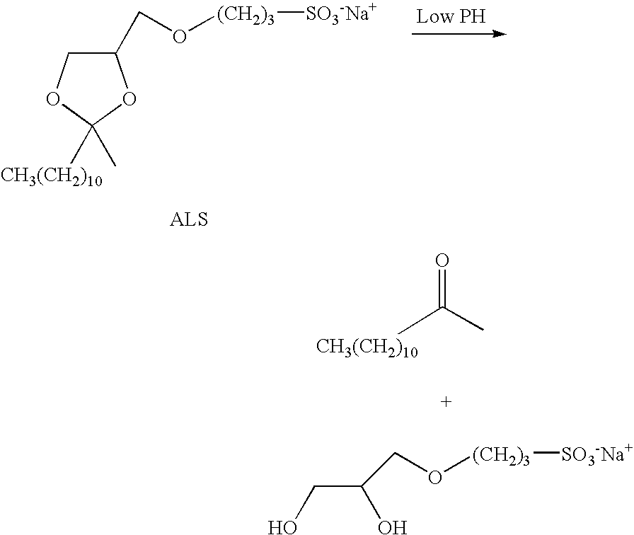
C1(CO[(CH2)3][SO3-Na+])COC([CH3(CH2)10])(C)O1.O=C([CH3(CH2)10])C.OCC(O)CO[(CH2)3][SO3-Na+]
